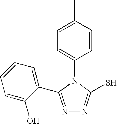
C1=C(C)C=CC(N2C(S)=NN=C2C2=CC=CC=C2O)=C1
